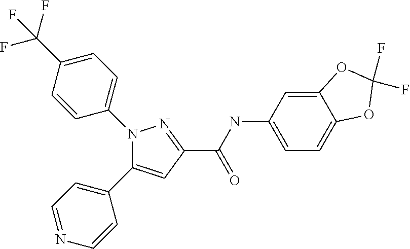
C1(C(NC2=CC=C3C(=C2)OC(F)(F)O3)=O)=NN(C2=CC=C(C(F)(F)F)C=C2)C(C2=CC=NC=C2)=C1
